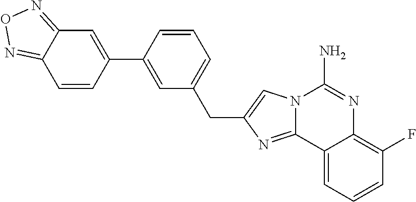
C1=C(C2=CC3=NON=C3C=C2)C=CC=C1CC1=CN2C(=N1)C1=CC=CC(F)=C1N=C2N
